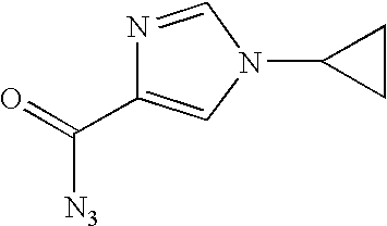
N1=CN(C2CC2)C=C1C([N3])=O
